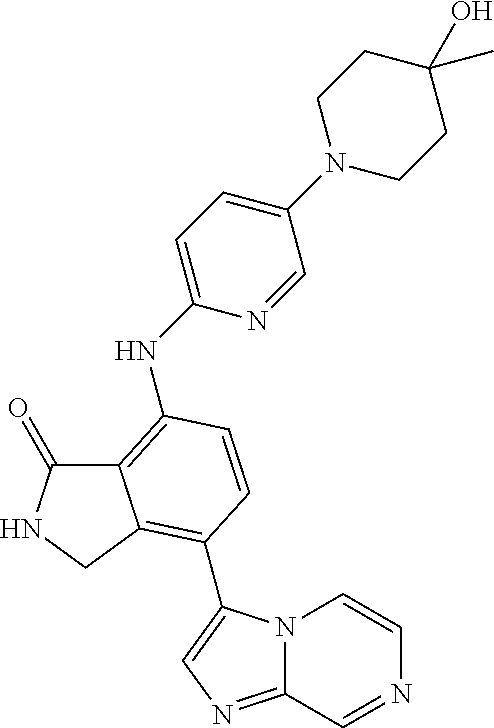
C12=C(NC3=CC=C(N4CCC(O)(C)CC4)C=N3)C=CC(C3=CN=C4N3C=CN=C4)=C1CNC2=O
